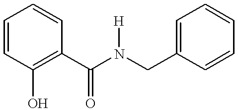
C(N(C(C1=C(O)C=CC=C1)=O)[H])C1=CC=CC=C1
